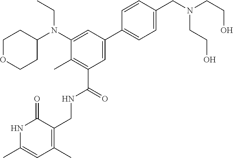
CCN(C1CCOCC1)C1=CC(C2=CC=C(CN(CCO)CCO)C=C2)=CC(C(NCC2=C(C)C=C(C)NC2=O)=O)=C1C
